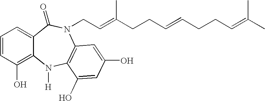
C1=CC(O)=C2C(=C1)C(=O)N(CC=C(CCC=CCCC=C(C)C)C)C1=C(N2[H])C(O)=CC(O)=C1
